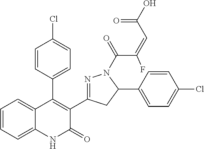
C1=CC(C2=C(C3=NN(C(=O)C(=CC(O)=O)F)C(C4=CC=C(Cl)C=C4)C3)C(=O)NC3=CC=CC=C23)=CC=C1Cl
